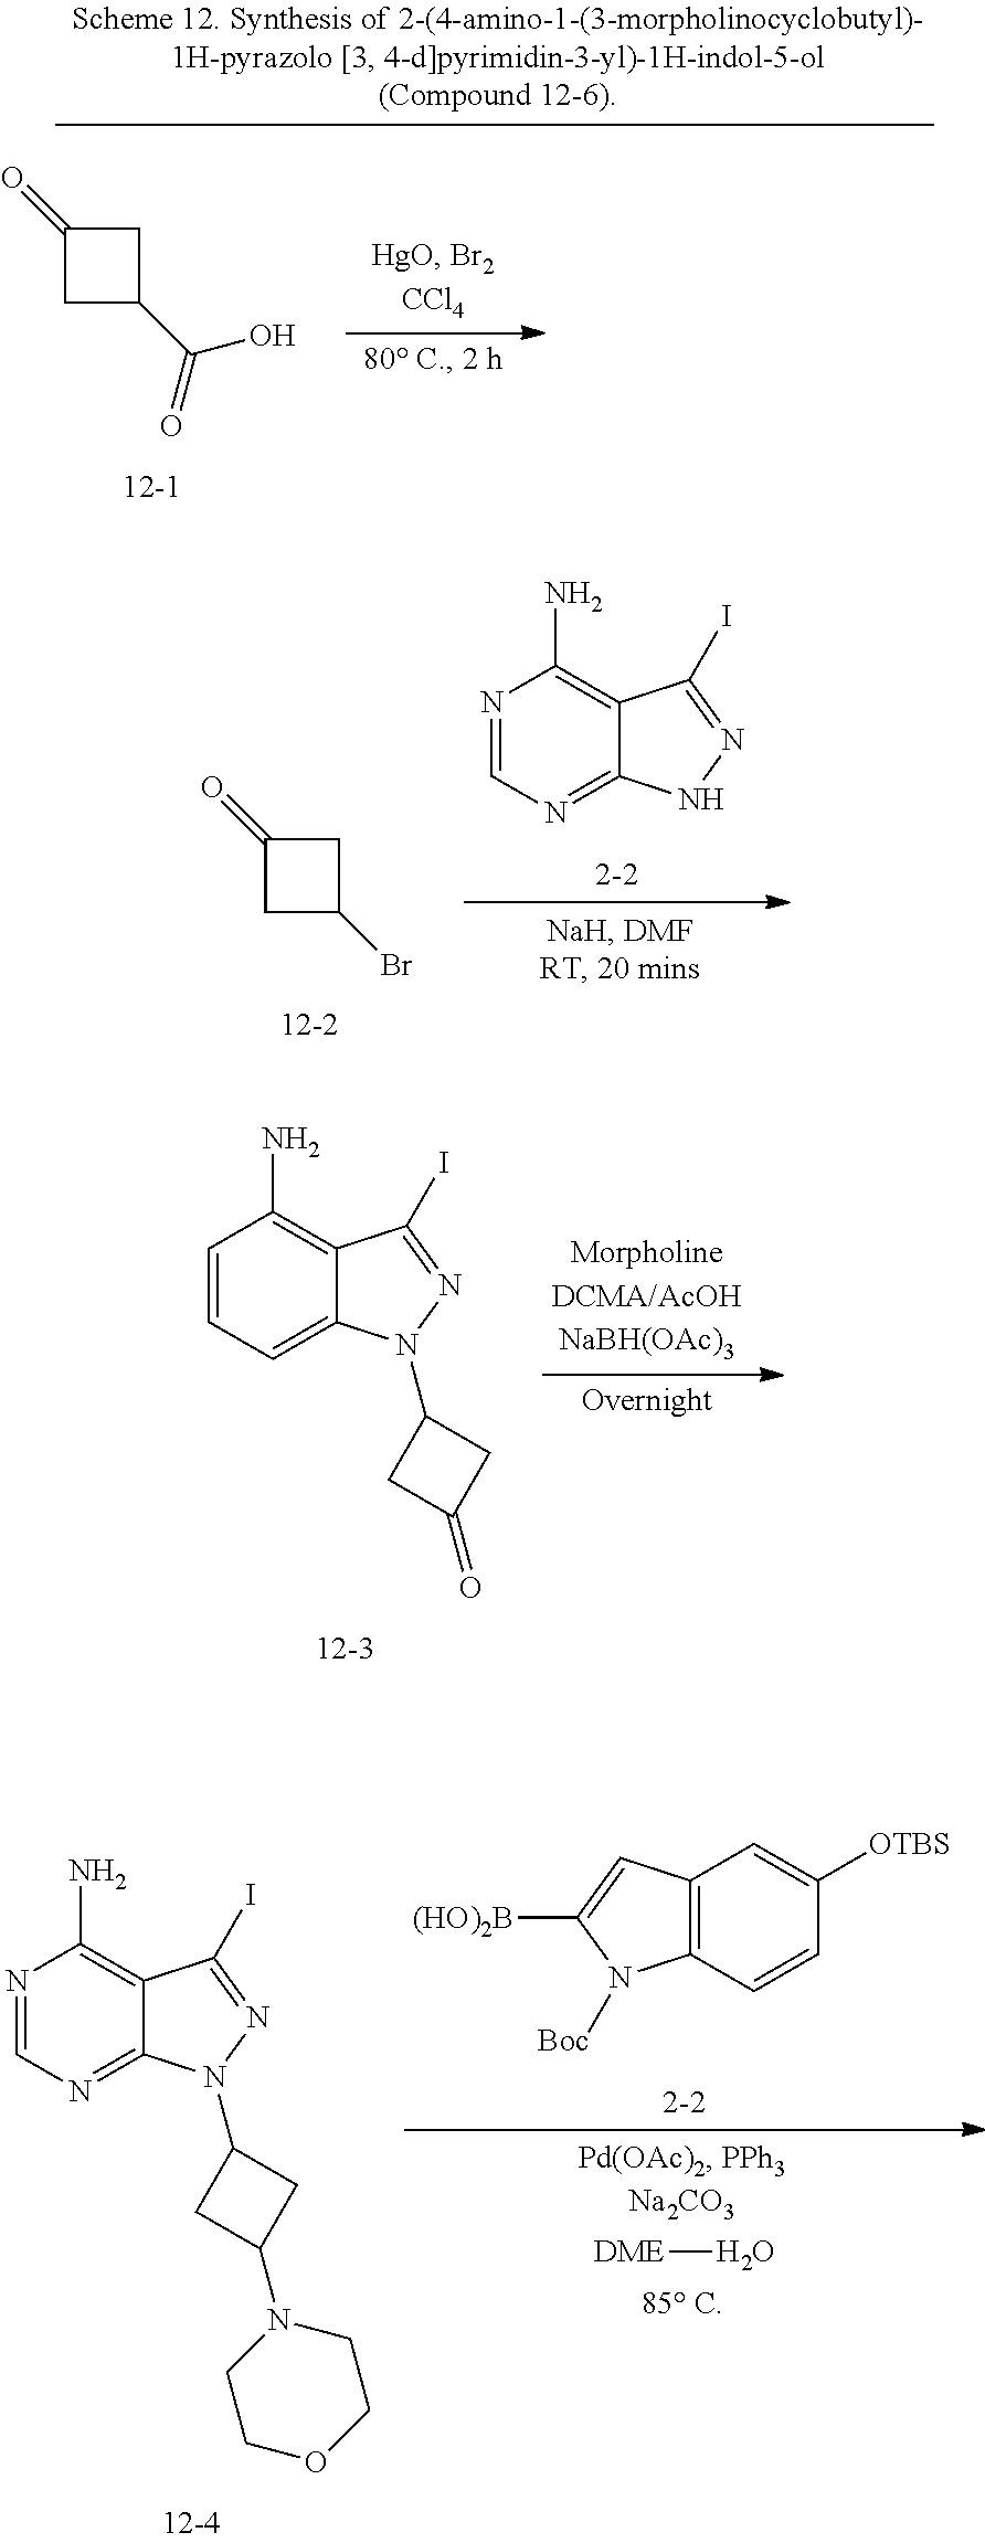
C1(=O)CC(Br)C1.N1=CN=C2C(=C1N)C(I)=NN2.C1=CC=C2C(=C1N)C(I)=NN2C1CC(=O)C1.C12=C(C=CC([OTBS])=C1)N([Boc])C([(HO)2B])=C2.[DME]O.N1=CN=C2C(=C1N)C(I)=NN2C1CC(N2CCOCC2)C1.C1(=O)CC(C(=O)O)C1
